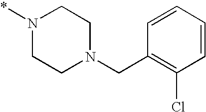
N1(*)CCN(CC2=C(Cl)C=CC=C2)CC1
